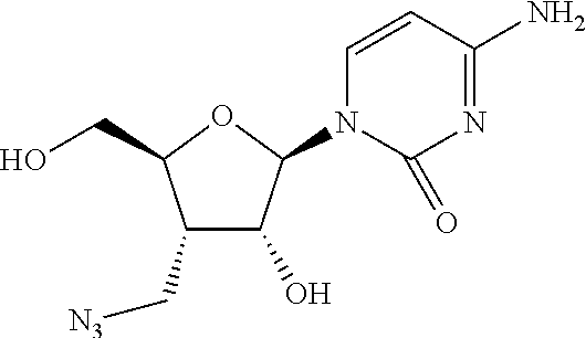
C1(C[N3])C(O)C(N2C=CC(N)=NC2=O)OC1CO
